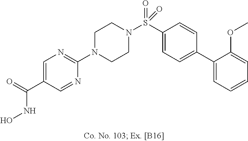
N1(C2=NC=C(C(NO)=O)C=N2)CCN(S(C2=CC=C(C3=CC=CC=C3OC)C=C2)(=O)=O)CC1
